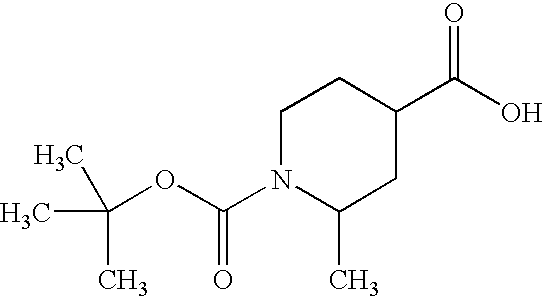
C(OC(N1C(C)CC(C(O)=O)CC1)=O)(C)(C)C
